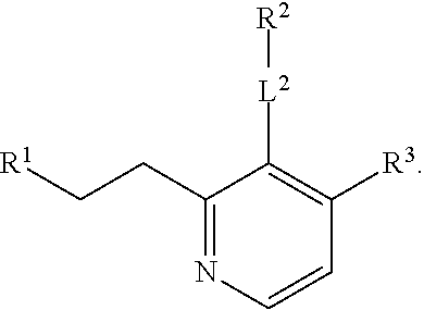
C1(CC[R1])=NC=CC([R3])=C1[L2][R2]
